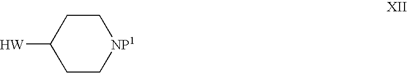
C1C[NP1]CCC1[W]
